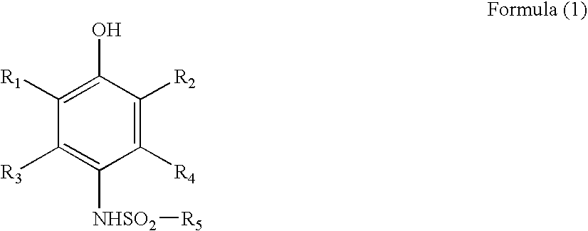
C1([R3])=C([NHSO2][R5])C([R4])=C([R2])C(O)=C1[R1]
